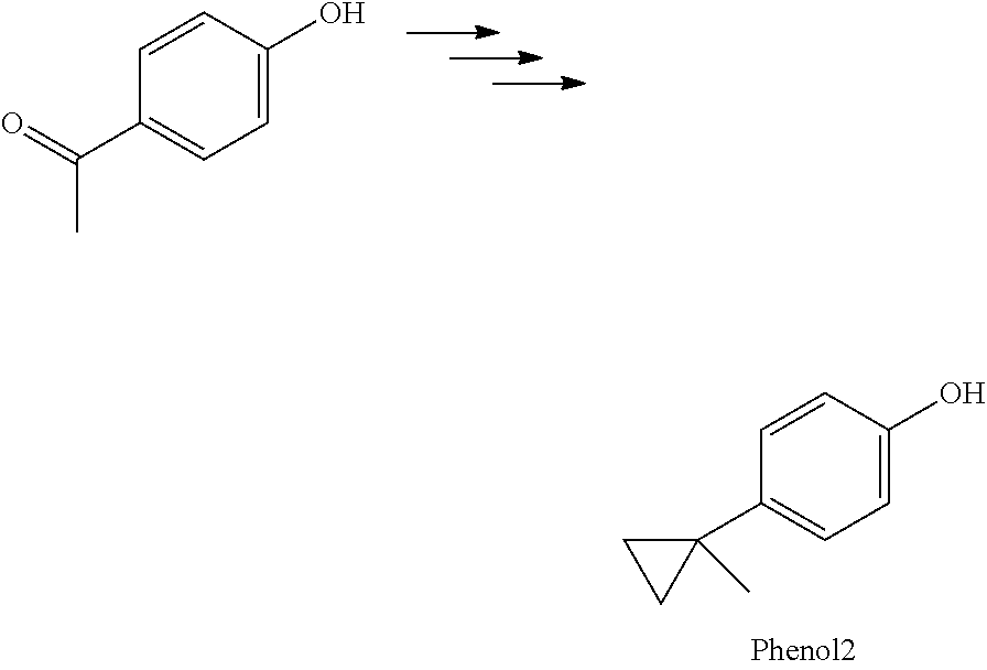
C1(C2=CC=C(O)C=C2)(C)CC1.C(C)(=O)C1=CC=C(O)C=C1
